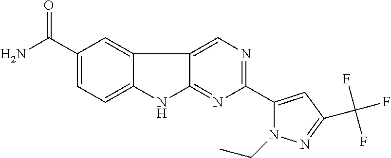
C1(C(N)=O)=CC=C2C(=C1)C1=CN=C(C3=CC(C(F)(F)F)=NN3CC)N=C1N2
